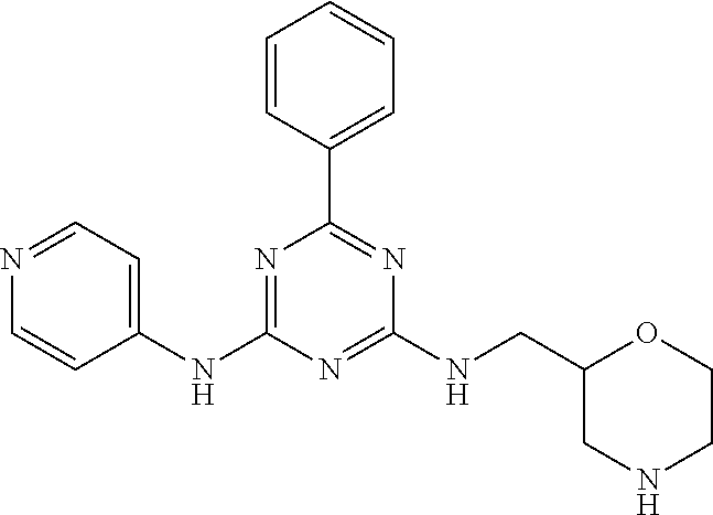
C1=CC(C2=NC(NCC3CNCCO3)=NC(NC3=CC=NC=C3)=N2)=CC=C1
